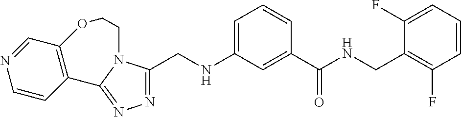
C1=C(NCC2=NN=C3N2CCOC2=C3C=CN=C2)C=C(C(NCC2=C(F)C=CC=C2F)=O)C=C1
